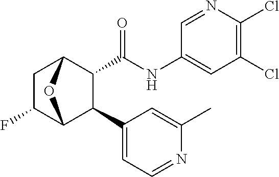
N1=CC(NC(=O)C2C(C3=CC=NC(C)=C3)C3C(F)CC2O3)=CC(Cl)=C1Cl
